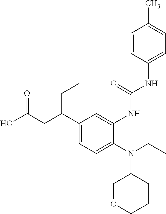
C1(N(C2COCCC2)CC)=CC=C(C(CC(O)=O)CC)C=C1NC(NC1=CC=C(C)C=C1)=O
